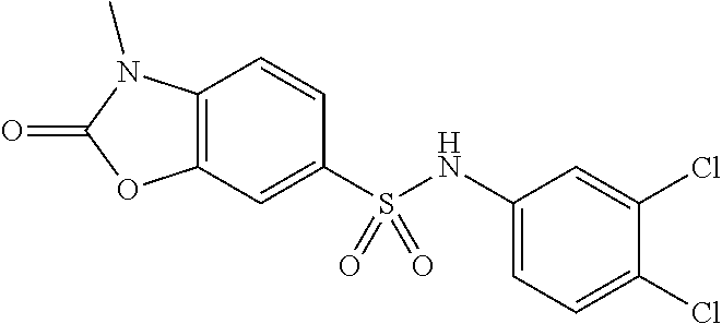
C1=CC2=C(C=C1S(NC1=CC=C(Cl)C(Cl)=C1)(=O)=O)OC(=O)N2C
